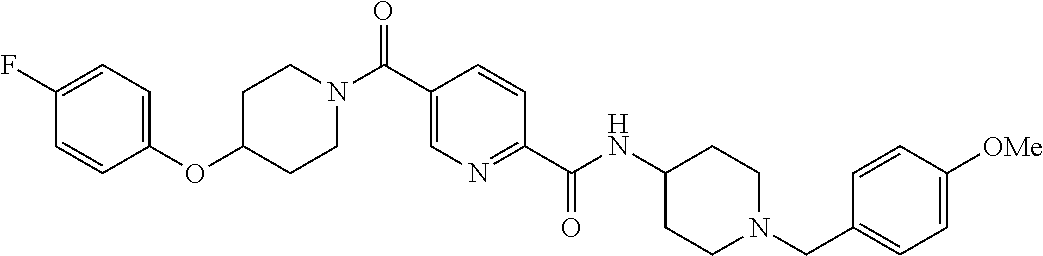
C1CN(C(C2=CN=C(C(=O)NC3CCN(CC4=CC=C([OMe])C=C4)CC3)C=C2)=O)CCC1OC1=CC=C(F)C=C1
